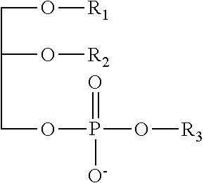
O([R1])CC(O[R2])COP(O[R3])(=O)[O-]
